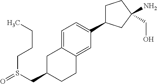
C1C(CS(CCCC)=O)CCC2=CC(C3CCC(CO)(N)C3)=CC=C12
